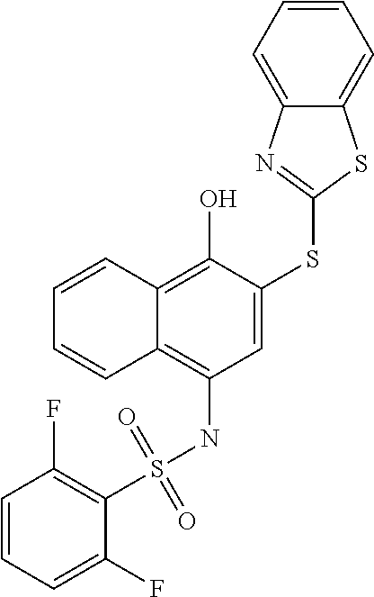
C1(S(NC2=C3C(=C(O)C(SC4=NC5=CC=CC=C5S4)=C2)C=CC=C3)(=O)=O)=C(F)C=CC=C1F
